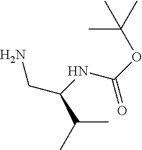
NCC(NC(=O)OC(C)(C)C)C(C)C
